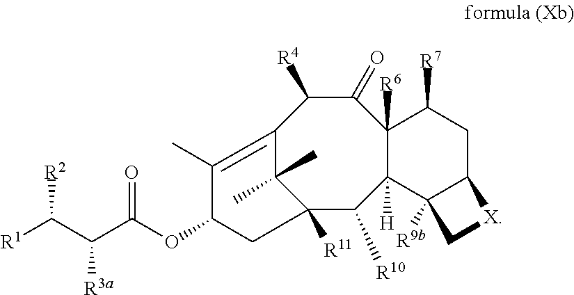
C1(=O)C([R4])C2=C(C)C(OC(=O)C([R3a])C([R2])[R1])CC([R11])(C2(C)C)C([R10])C2([H])C1([R6])C([R7])CC1C2([R9b])C[X]1
